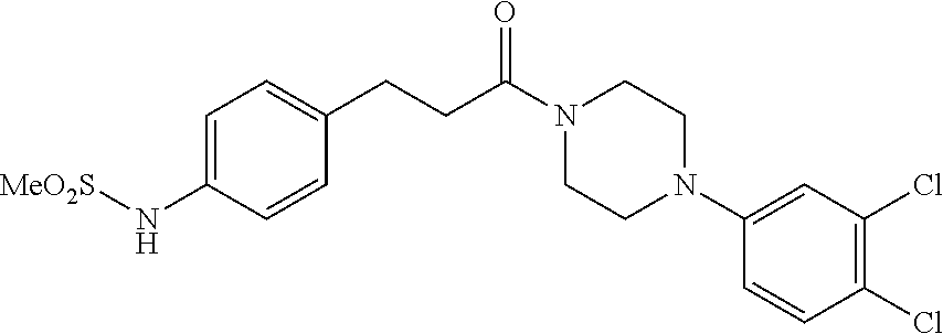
C1=C(N[MeO2S])C=CC(CCC(=O)N2CCN(C3=CC(Cl)=C(Cl)C=C3)CC2)=C1
